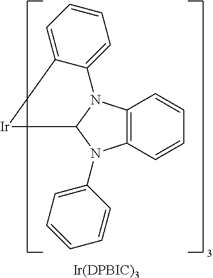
C1=C2C(=CC=C1)N1C3=C(C=CC=C3)N(C3=CC=CC=C3)C1[Ir]2.[Ir(DPBIC)3]
